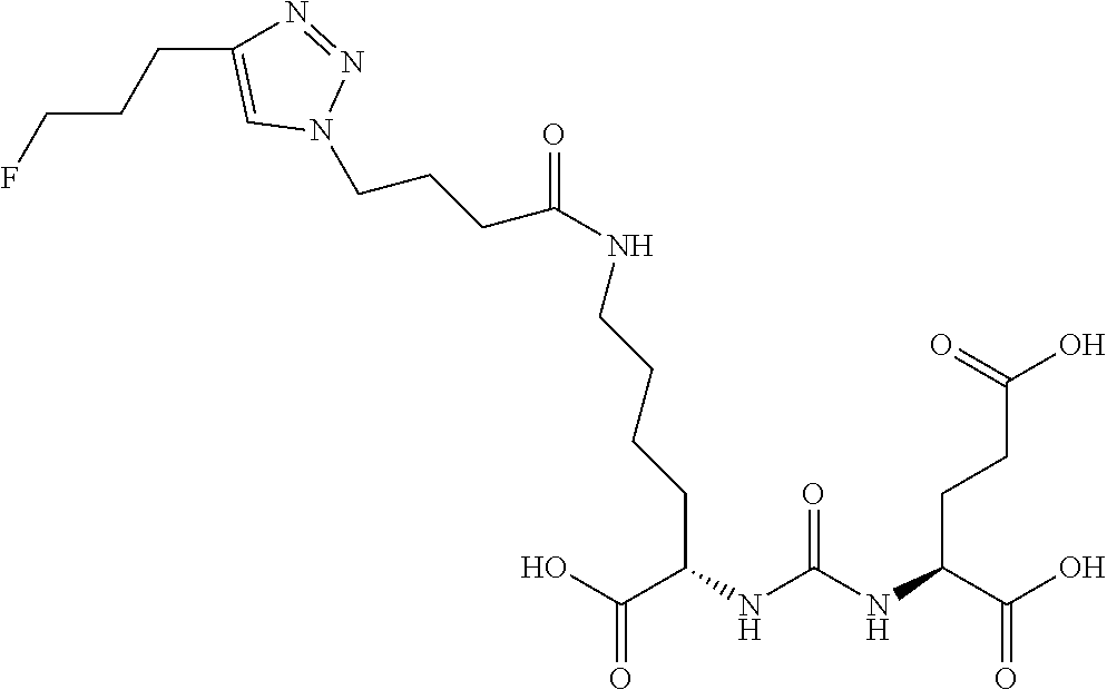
OC(C(NC(NC(C(O)=O)CCC(O)=O)=O)CCCCNC(=O)CCCN1N=NC(CCCF)=C1)=O
